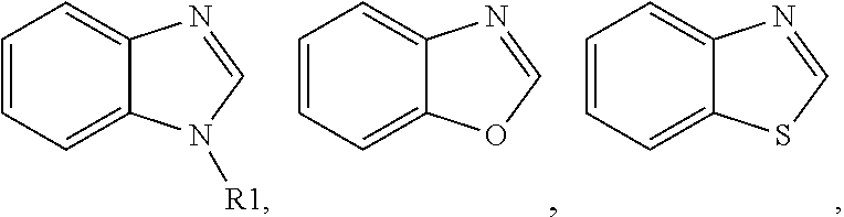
C1=CC=C2C(=C1)N=CS2.C1=CC=C2C(=C1)N=CO2.C1=CC=C2C(=C1)N=CN2[R1]
